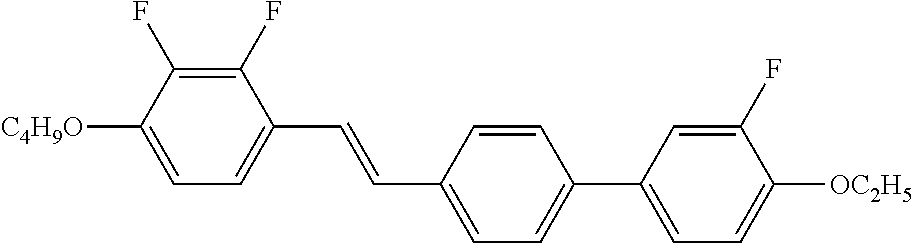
C1(F)=C(F)C([C4H9O])=CC=C1C=CC1=CC=C(C2=CC=C([OC2H5])C(F)=C2)C=C1
